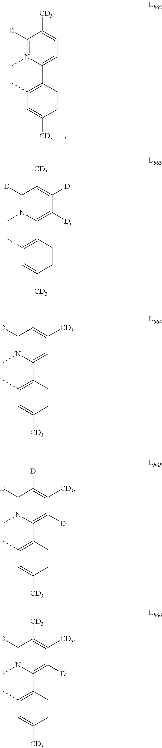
C1(C)=C(C2=C([D])C([D])=C([CD3])C([D])=N2C)C=CC([CD3])=C1.C1(C)=C(C2=CC([CD3])=CC([D])=N2C)C=CC([CD3])=C1.C1(C)=C(C2=C([D])C([CD3])=C([D])C([D])=N2C)C=CC([CD3])=C1.C1(C)=C(C2=C([D])C([CD3])=C([CD3])C([D])=N2C)C=CC([CD3])=C1.C1(C)=C(C2=CC=C([CD3])C([D])=N2C)C=CC([CD3])=C1
